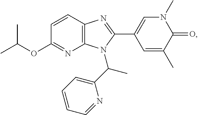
C1(OC(C)C)=NC2=C(C=C1)N=C(C1=CN(C)C(=O)C(C)=C1)N2C(C1=CC=CC=N1)C
